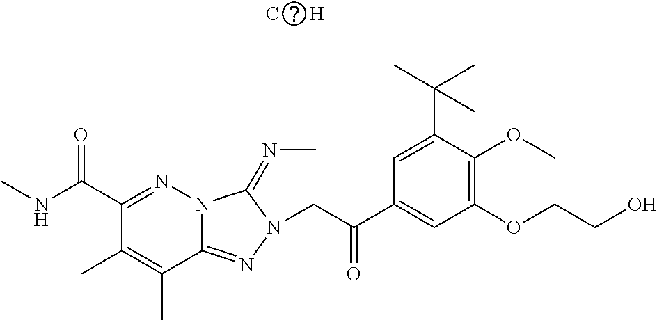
N12C(=NN(CC(C3=CC(OCCO)=C(OC)C(C(C)(C)C)=C3)=O)C1=NC)C(C)=C(C)C(C(NC)=O)=N2.[C      H]
